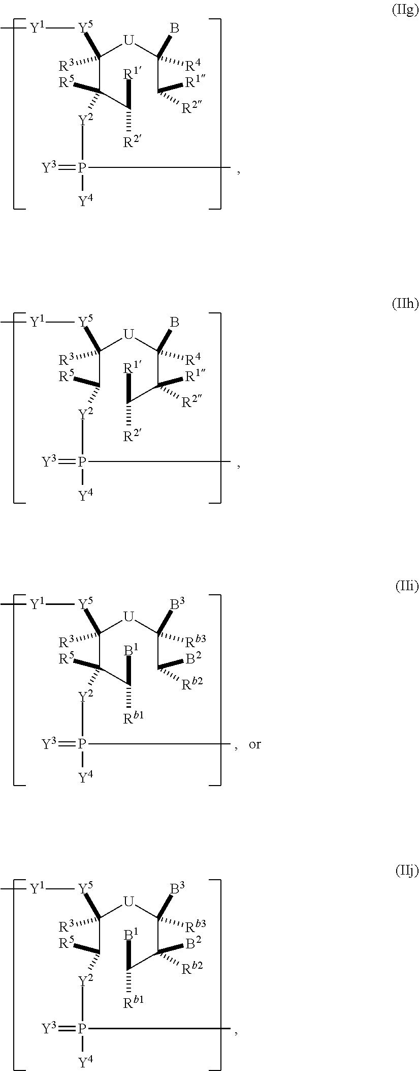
C(C(C([R1])[R2])([R5])[Y2]P(=[Y3])(C)[Y4])([U]C(C([R1])[R2])([R4])B)([R3])[Y5][Y1]C.C(C([R5])[Y2]P(=[Y3])(C)[Y4])([U]C(C(C([R1])[R2])([R1])[R2])([R4])B)([R3])[Y5][Y1]C.C(C(C([B1])[Rb1])([R5])[Y2]P(=[Y3])(C)[Y4])([U]C(C([B2])[Rb2])([Rb3])[B3])([R3])[Y5][Y1]C.C(C([R5])[Y2]P(=[Y3])(C)[Y4])([U]C(C(C([B1])[Rb1])([B2])[Rb2])([Rb3])[B3])([R3])[Y5][Y1]C
